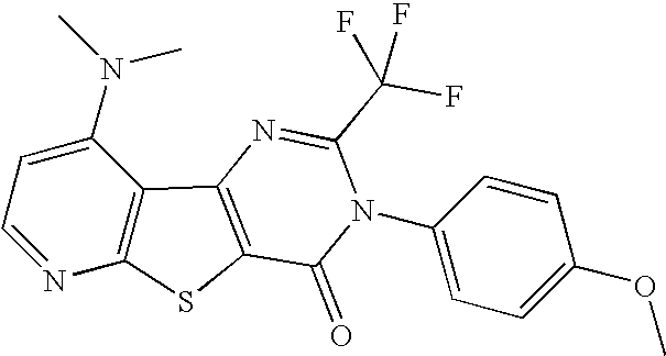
C1=NC2=C(C(N(C)C)=C1)C1=C(S2)C(=O)N(C2=CC=C(OC)C=C2)C(C(F)(F)F)=N1
